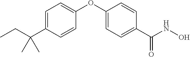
C1=C(C(CC)(C)C)C=CC(OC2=CC=C(C(NO)=O)C=C2)=C1
